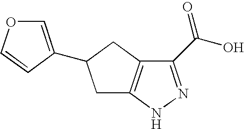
C1(C(O)=O)=NNC2=C1CC(C1=COC=C1)C2
